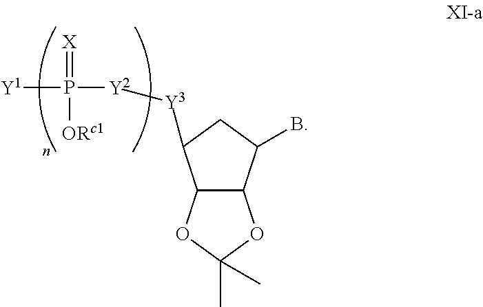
[Y1]P([Y2][Y3]C1C2C(C(B)C1)OC(C)(C)O2)(=[X])[ORc1]
